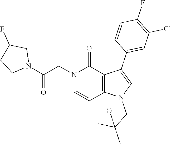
C1(F)=C(Cl)C=C(C2=CN(CC(C)(O)C)C3=C2C(=O)N(CC(N2CC(F)CC2)=O)C=C3)C=C1
